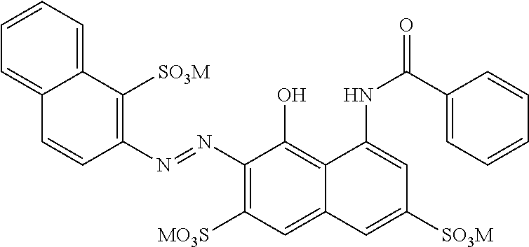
C1=CC=C2C(=C1)C=CC(N=NC1=C([MO3S])C=C3C(=C1O)C(NC(C1=CC=CC=C1)=O)=CC([SO3M])=C3)=C2[SO3M]
